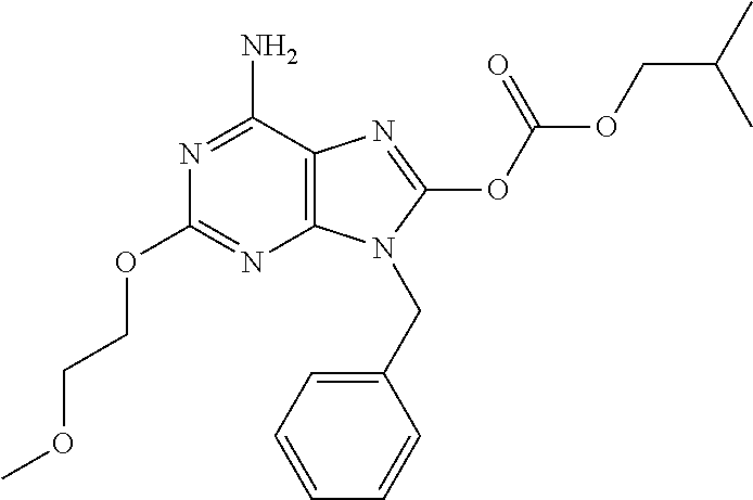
NC1=NC(OCCOC)=NC2=C1N=C(OC(OCC(C)C)=O)N2CC1=CC=CC=C1
